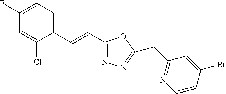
C1(F)=CC=C(C=CC2=NN=C(CC3=NC=CC(Br)=C3)O2)C(Cl)=C1
